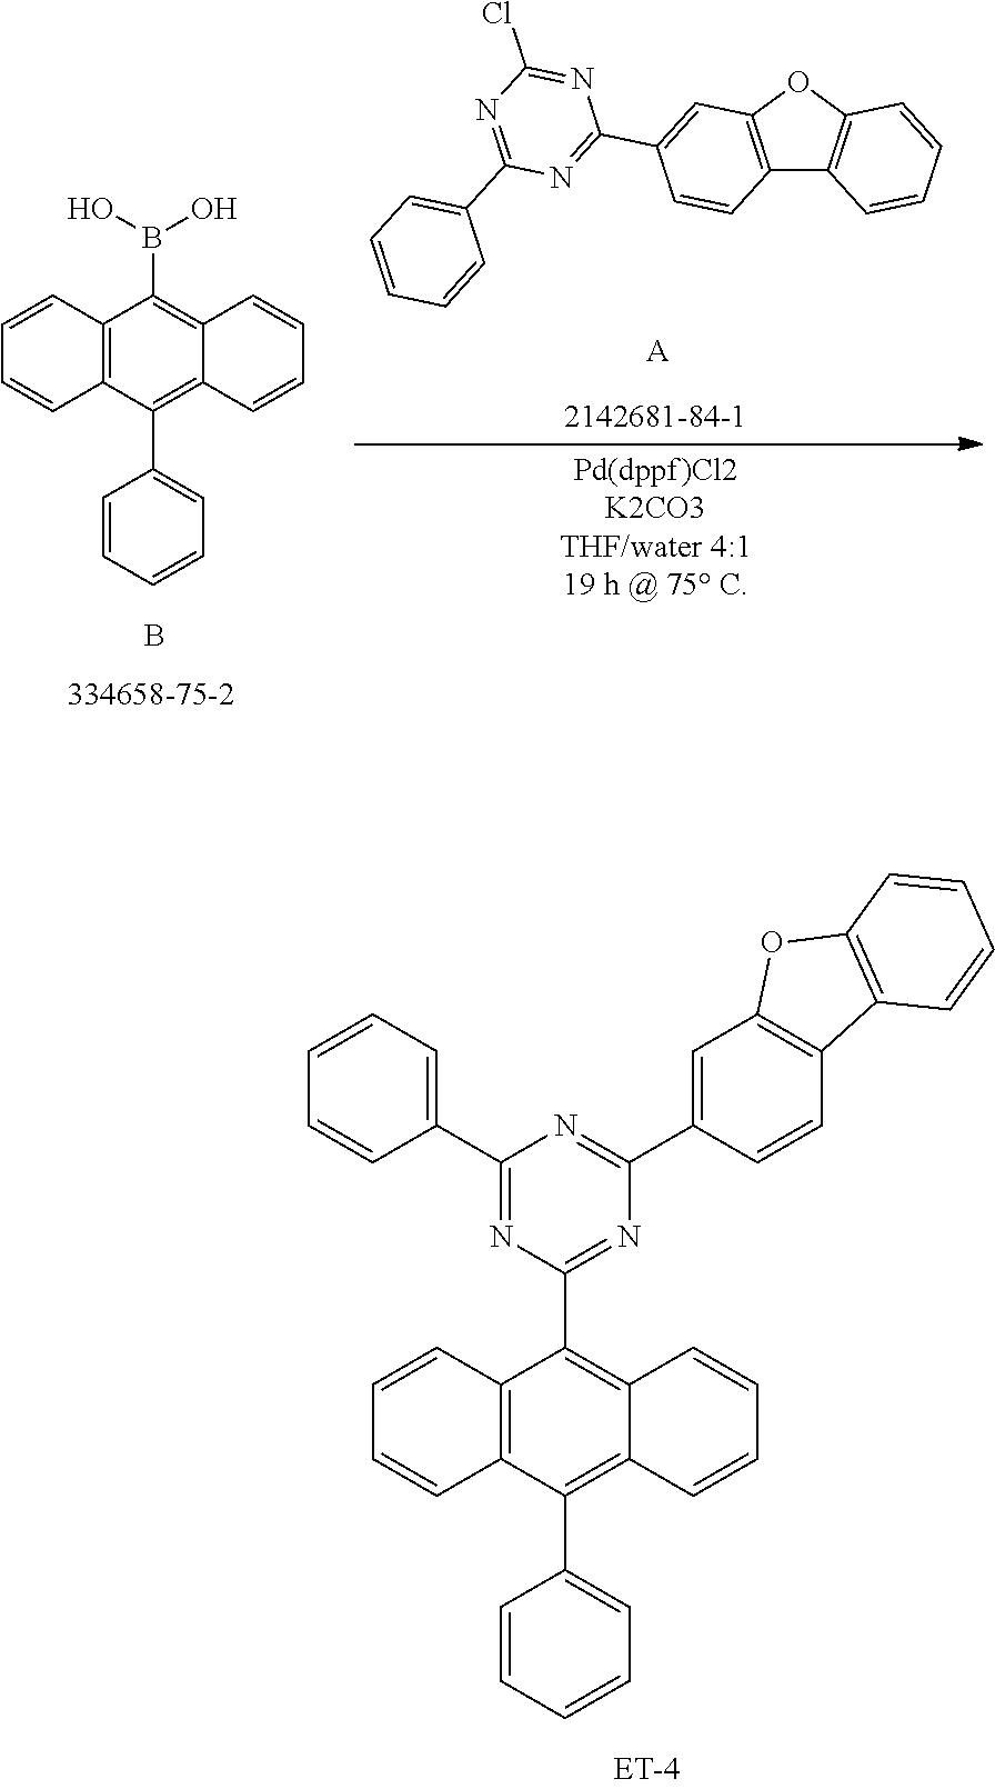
C12=C(OC3=C1C=CC=C3)C=C(C1=NC(C3=CC=CC=C3)=NC(Cl)=N1)C=C2.[A].C12=C(C(C3=CC=CC=C3)=C3C(=C1B(O)O)C=CC=C3)C=CC=C2.B.C12=C(C(C3=CC=CC=C3)=C3C(=C1C1=NC(C4=CC5=C(C=C4)C4=C(O5)C=CC=C4)=NC(C4=CC=CC=C4)=N1)C=CC=C3)C=CC=C2
